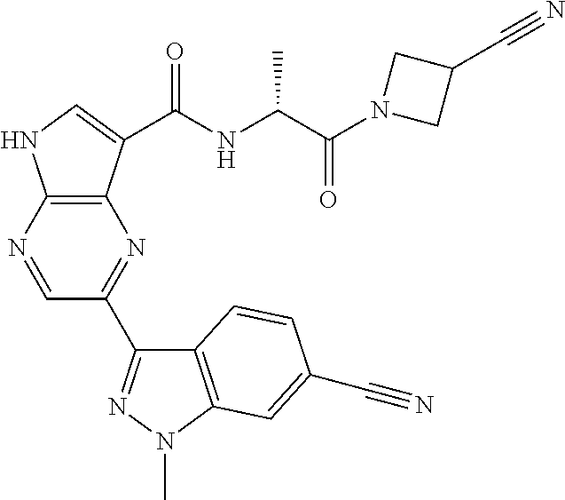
C1(C2=NN(C)C3=C2C=CC(C#N)=C3)=NC2=C(NC=C2C(NC(C(N2CC(C#N)C2)=O)C)=O)N=C1
